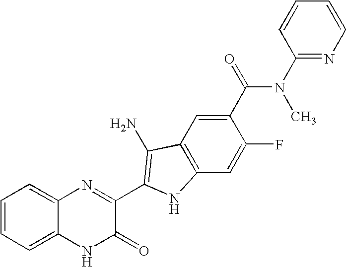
C1=C2C(=CC=C1)N=C(C1=C(N)C3=C(C=C(F)C(C(N(C4=NC=CC=C4)C)=O)=C3)N1)C(=O)N2
